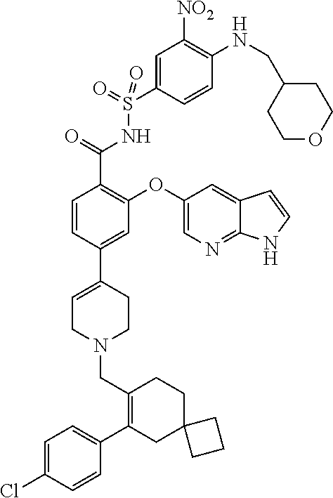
C1=C(Cl)C=CC(C2=C(CN3CCC(C4=CC(OC5=CN=C6C(=C5)C=CN6)=C(C(=O)NS(C5=CC([NO2])=C(NCC6CCOCC6)C=C5)(=O)=O)C=C4)=CC3)CCC3(C2)CCC3)=C1
